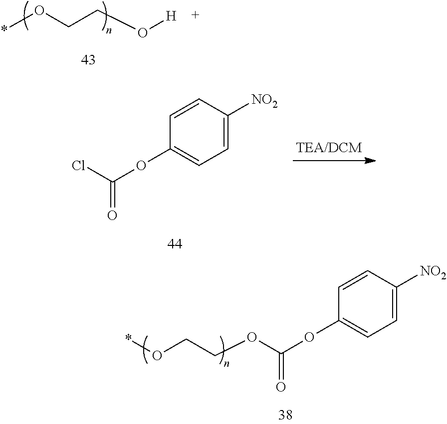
*OCCO[H].ClC(OC1=CC=C([NO2])C=C1)=O.*OCCOC(OC1=CC=C([NO2])C=C1)=O
